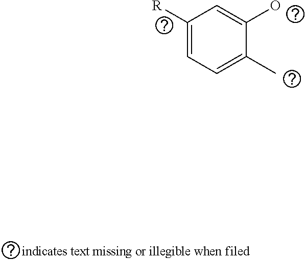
C1([R])=CC=C(C)C(O)=C1
